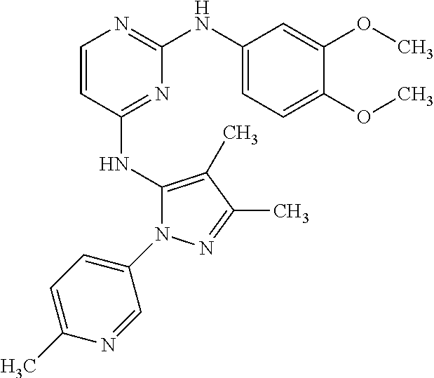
N(C1=NC(NC2=CC=C(OC)C(OC)=C2)=NC=C1)C1=C(C)C(C)=NN1C1=CC=C(C)N=C1
